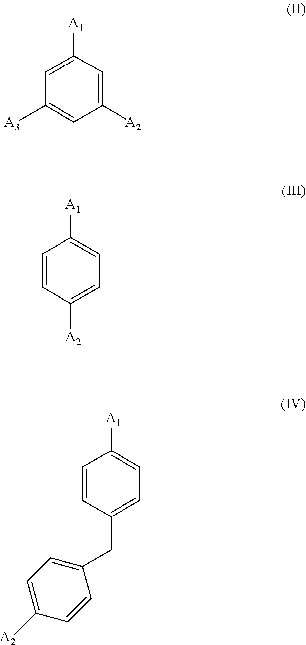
C1([A1])=CC([A3])=CC([A2])=C1.C1=CC([A2])=CC=C1[A1].C1=CC(CC2=CC=C([A2])C=C2)=CC=C1[A1]
